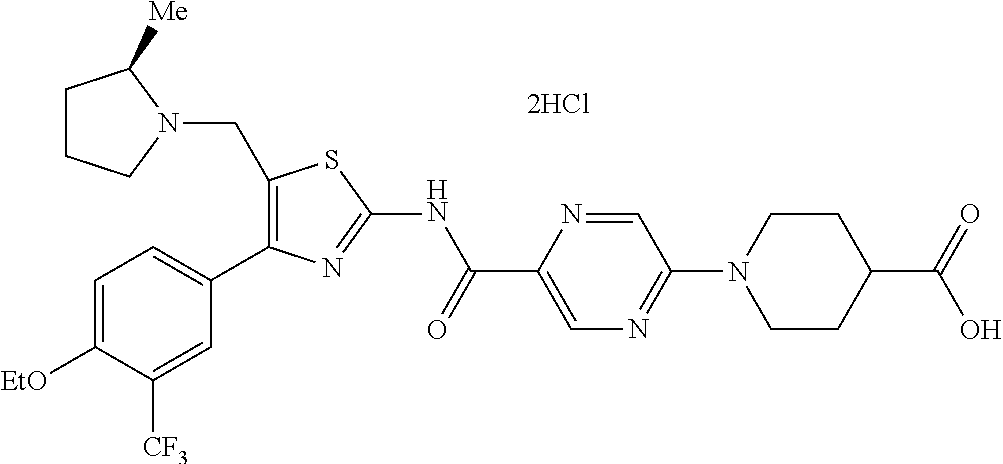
C1(CN2C([Me])CCC2)=C(C2=CC=C([EtO])C([CF3])=C2)N=C(NC(C2=CN=C(N3CCC(C(=O)O)CC3)C=N2)=O)S1.[2HCl]
